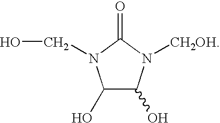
C1(O)C(O)N([CH2OH])C(=O)N1CO
